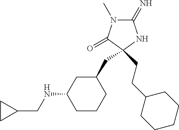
C1(=N)N(C)C(=O)C(CC2CC(NCC3CC3)CCC2)(CCC2CCCCC2)N1
